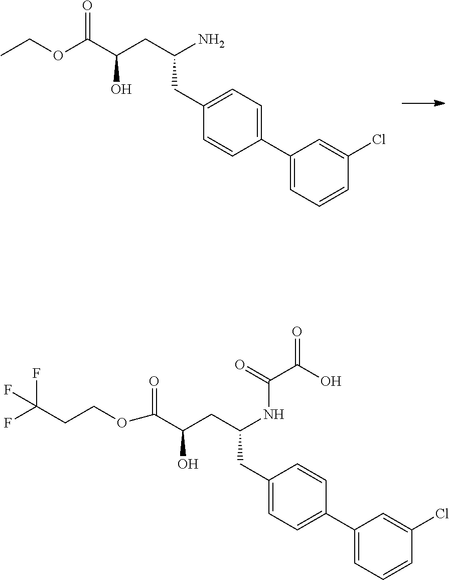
C1=C(C2=CC=CC(Cl)=C2)C=CC(CC(CC(C(OCC)=O)O)N)=C1.OC(C(=O)NC(CC1=CC=C(C2=CC=CC(Cl)=C2)C=C1)CC(C(=O)OCCC(F)(F)F)O)=O
